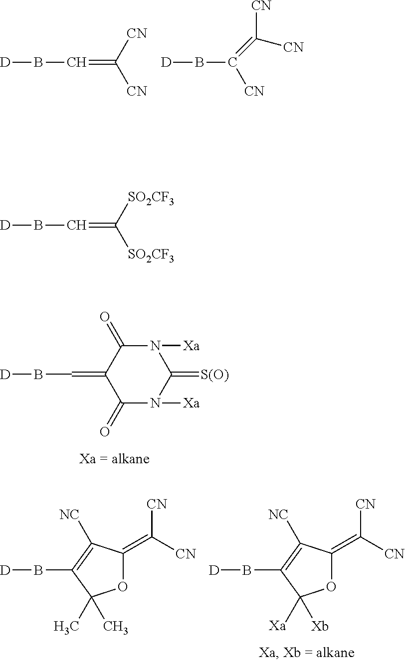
C1(=O)N([Xa])C(=[S(O)])N([Xa])C(=O)C1=CB[D].[D]BC=C([CN])[CN].[D]BC(=C([CN])[CN])[CN].O1C(=C([CN])[CN])C([NC])=C(B[D])C1([Xb])[Xa].O1C(=C([CN])[CN])C([NC])=C(B[D])C1(C)C.[D]BC=C([SO2CF3])[SO2CF3]
